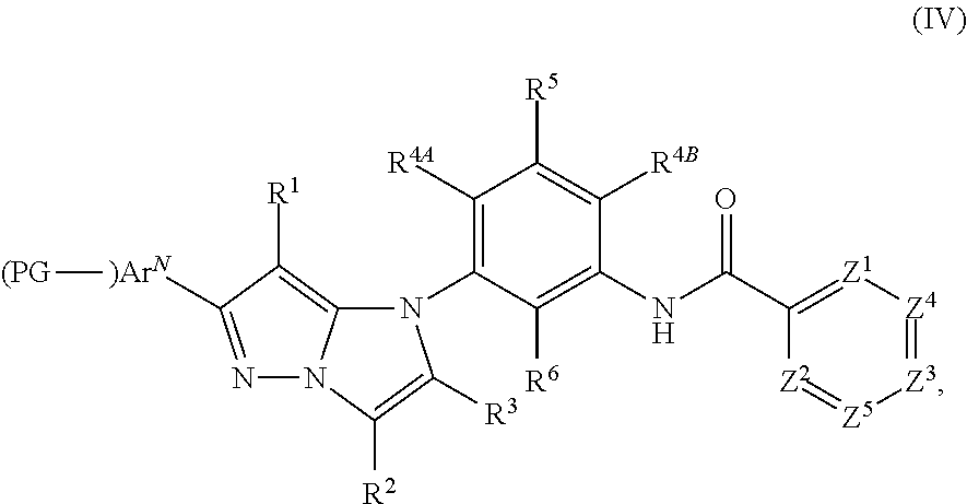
N1=C([)ArN][(PG])C([R1])=C2N1C([R2])=C([R3])N2C1=C([R4A])C([R5])=C([R4B])C(NC(C2=[Z1][Z4]=[Z3][Z5]=[Z2]2)=O)=C1[R6]
